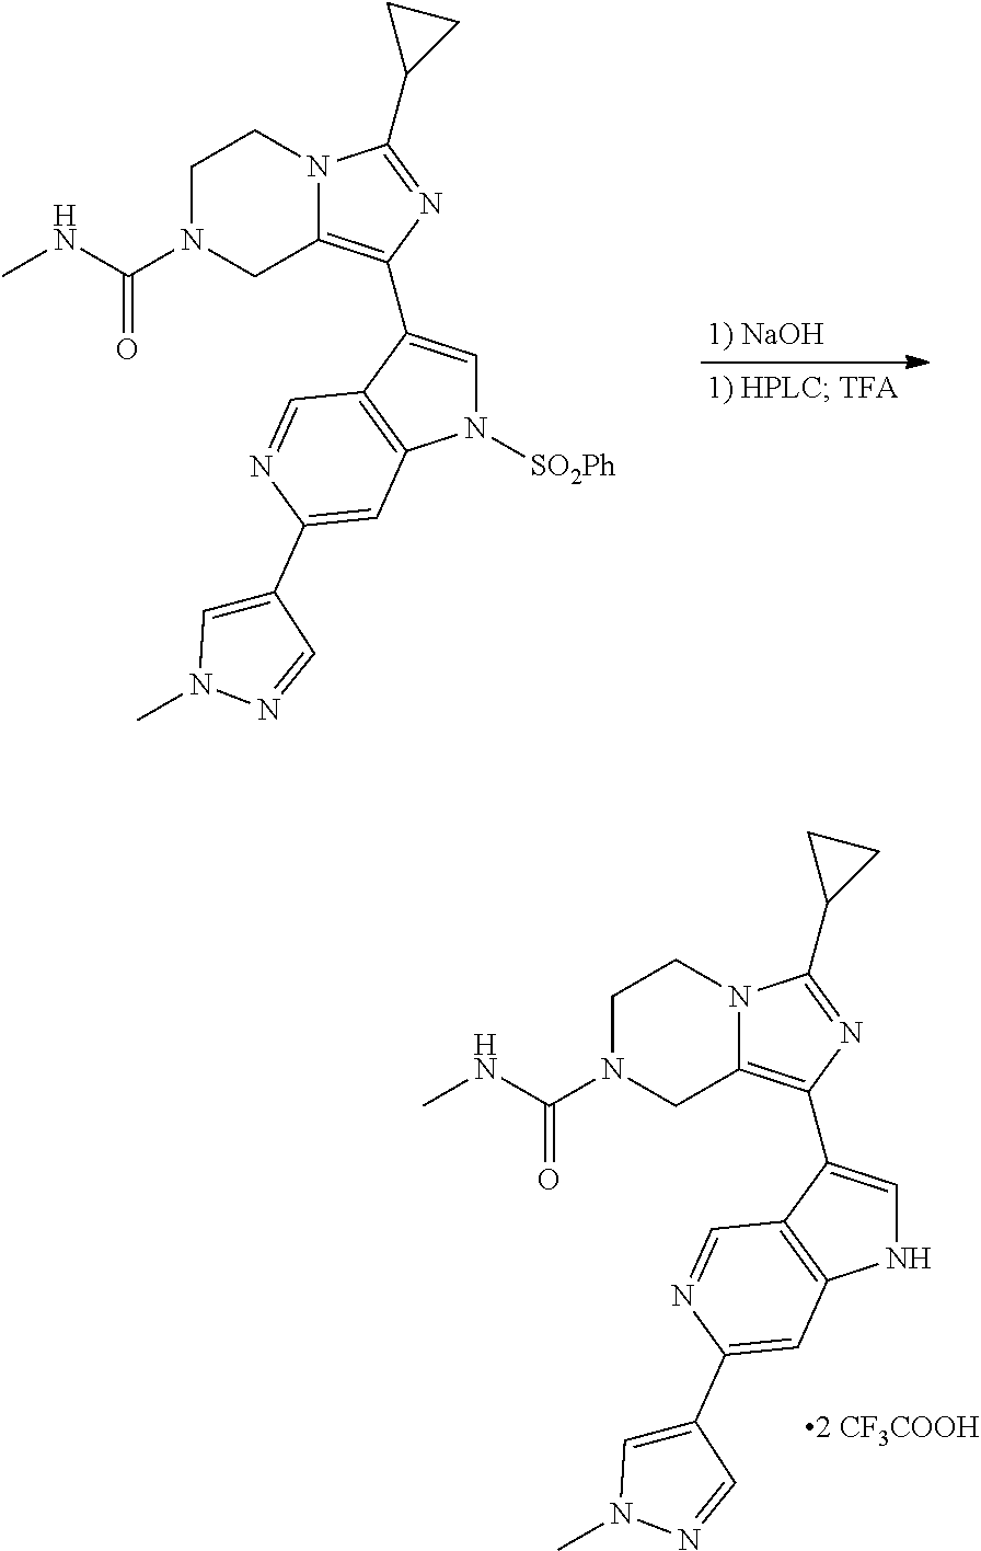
C1N(C(=O)NC)CC2=C(C3=CNC4=C3C=NC(C3=CN(C)N=C3)=C4)N=C(C3CC3)N2C1.C1N(C(=O)NC)CC2=C(C3=CN([SO2Ph])C4=C3C=NC(C3=CN(C)N=C3)=C4)N=C(C3CC3)N2C1
